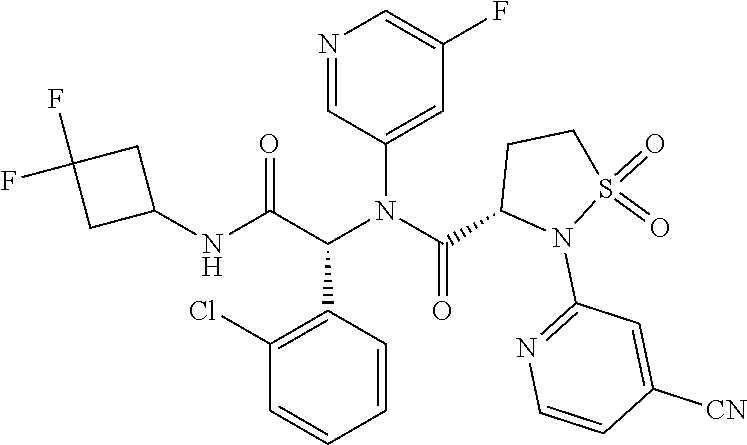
C1=C(N(C(=O)C2N(C3=NC=CC([CN])=C3)S(=O)(=O)CC2)C(C2=C(Cl)C=CC=C2)C(=O)NC2CC(F)(F)C2)C=NC=C1F
